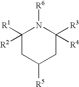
C1([R1])([R2])CC([R5])CC([R3])([R4])N1[R6]
